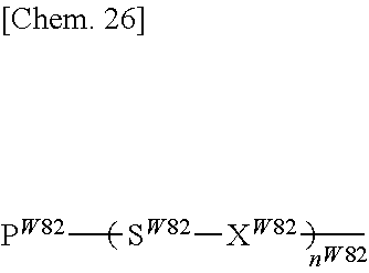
[PW82][SW82][XW82]C.[W82]
